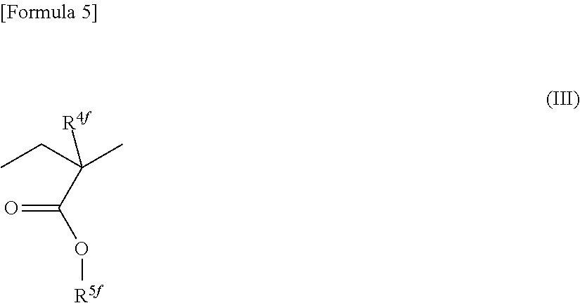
CCC(C)([R4f])C(O[R5f])=O
